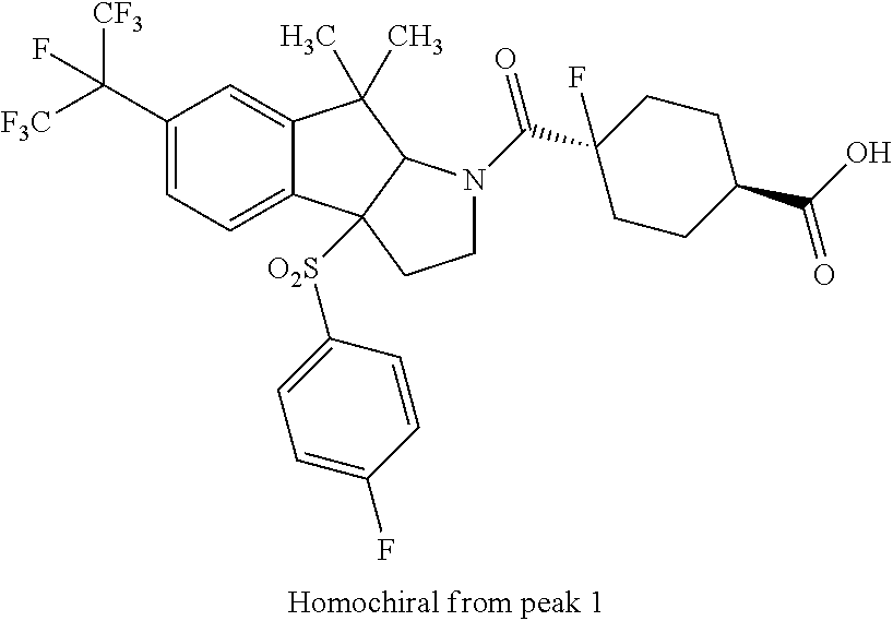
C(C1=CC=C2C(=C1)C(C)(C)C1C2([O2S]C2=CC=C(F)C=C2)CCN1C(C1(F)CCC(C(O)=O)CC1)=O)([F3C])([CF3])F
